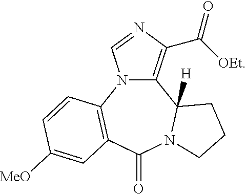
C12=C(C([OEt])=O)N=CN1C1=C(C(=O)N3C2([H])CCC3)C=C([MeO])C=C1
